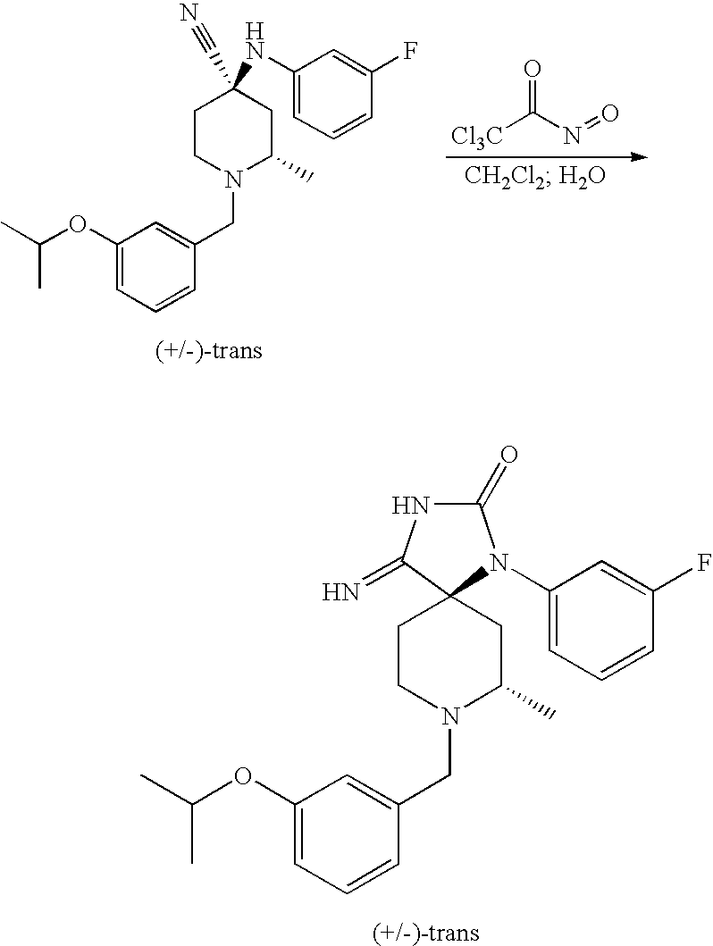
C1CN(CC2=CC(OC(C)C)=CC=C2)C(C)CC1(C#N)NC1=CC=CC(F)=C1.[Cl3C]C(N=O)=O.C1(=O)NC(=N)C2(N1C1=CC=CC(F)=C1)CCN(CC1=CC(OC(C)C)=CC=C1)C(C)C2
